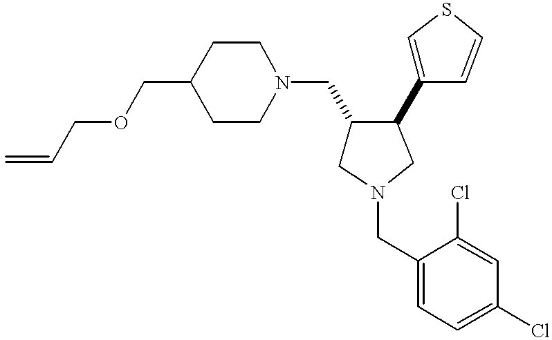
C1(COCC=C)CCN(CC2CN(CC3=CC=C(Cl)C=C3Cl)CC2C2=CSC=C2)CC1
